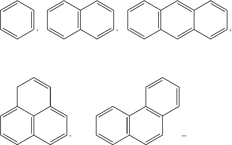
C1=CC=CC=C1.C1=CC2=C(C=C1)C=CC=C2.C1=CC2=CC3=C(C=C2C=C1)C=CC=C3.C1=CC2=C3C(=C1)C=CCC3=CC=C2.C1=CC2=C(C3=C1C=CC=C3)C=CC=C2
